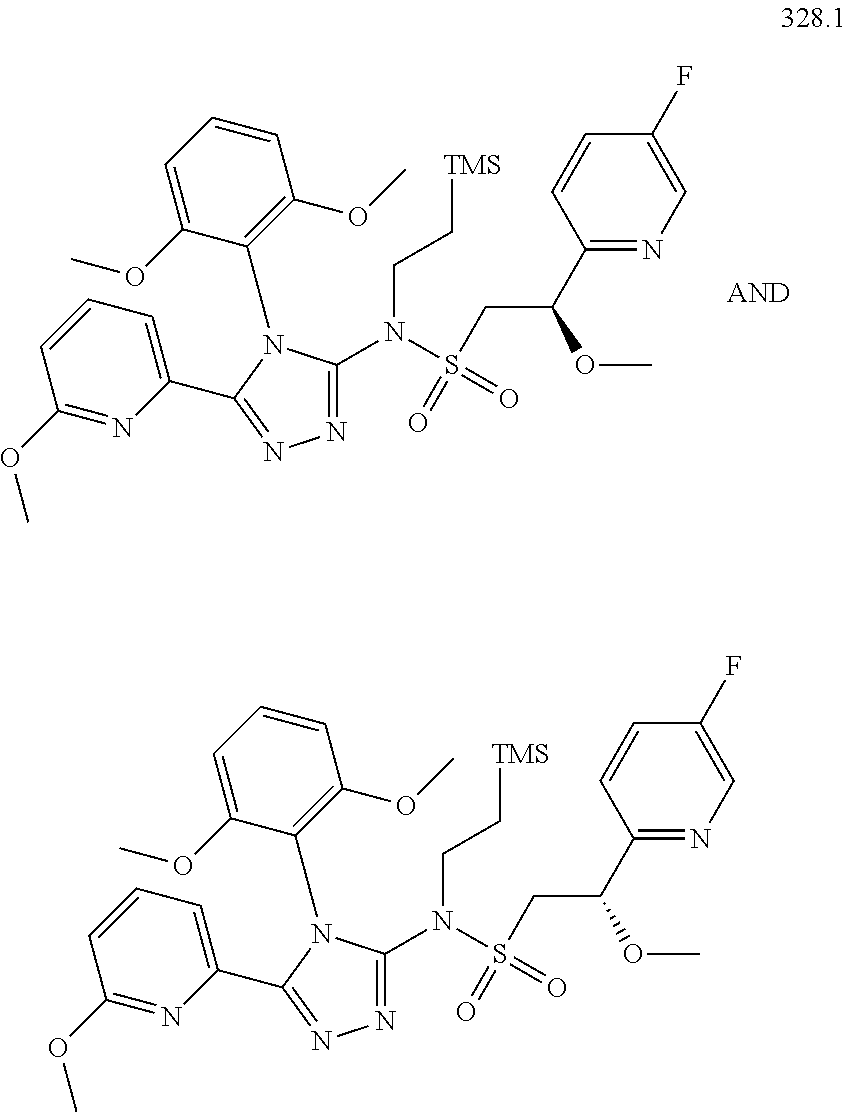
C1=CC=C(OC)C(N2C(N(S(=O)(=O)CC(C3=NC=C(F)C=C3)OC)CC[TMS])=NN=C2C2=CC=CC(OC)=N2)=C1OC.C1=CC=C(OC)C(N2C(N(S(=O)(=O)CC(C3=NC=C(F)C=C3)OC)CC[TMS])=NN=C2C2=CC=CC(OC)=N2)=C1OC
